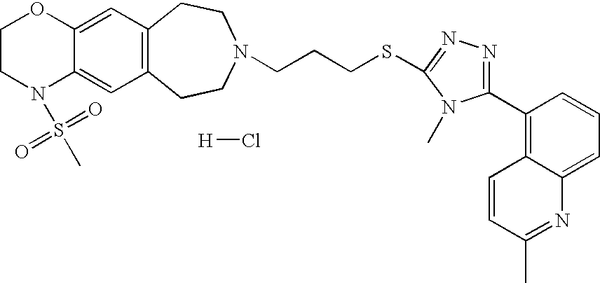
C1CN(S(C)(=O)=O)C2=CC3=C(C=C2O1)CCN(CCCSC1=NN=C(C2=C4C(=CC=C2)N=C(C)C=C4)N1C)CC3.[H]Cl
